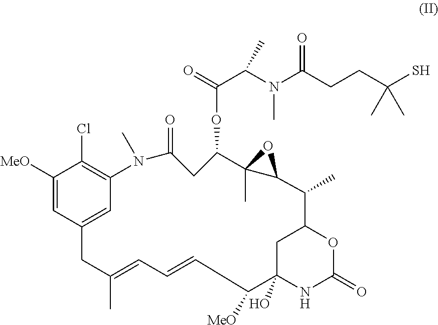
C1([MeO])=CC2=CC(=C1Cl)N(C)C(=O)CC(OC(C(N(C)C(CCC(S)(C)C)=O)C)=O)C1(C)C(C(C)C3OC(=O)NC(O)(C([MeO])C=CC=C(C)C2)C3)O1
